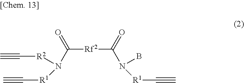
C([Rf2]C(N(B)[R1]C#C)=O)(N([R2]C#C)[R1]C#C)=O
